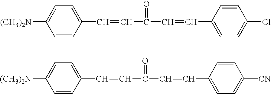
C1=CC(C=CC(C=CC2=CC=C(Cl)C=C2)=O)=CC=C1[(CH3)2N].C1=CC(C=CC(C=CC2=CC=C([CN])C=C2)=O)=CC=C1[(CH3)2N]
